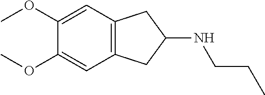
C12=C(C=C(OC)C(OC)=C1)CC(NCCC)C2
